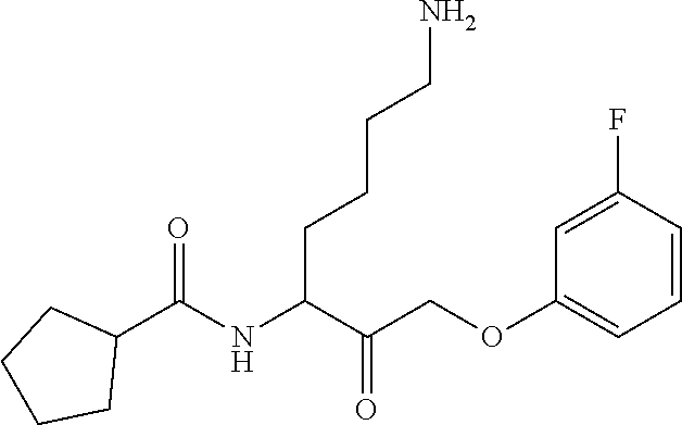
C1=C(F)C=CC=C1OCC(C(NC(C1CCCC1)=O)CCCCN)=O
